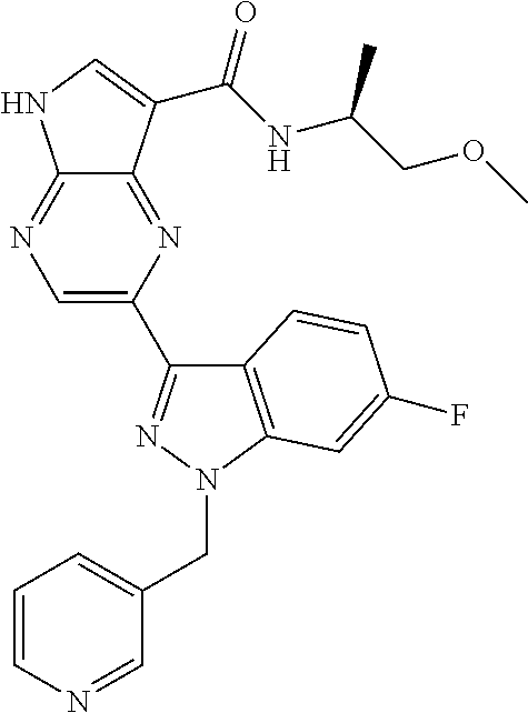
C12=NC=C(C3=NN(CC4=CC=CN=C4)C4=C3C=CC(F)=C4)N=C1C(C(NC(COC)C)=O)=CN2
